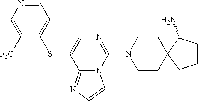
C1=NC=C([F3C])C(SC2=CN=C(N3CCC4(CC3)CCCC4N)N3C2=NC=C3)=C1
